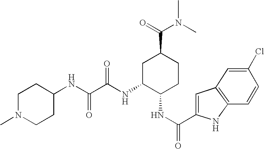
C(C(NC1C(NC(=O)C2=CC3=C(N2)C=CC(Cl)=C3)CCC(C(=O)N(C)C)C1)=O)(=O)NC1CCN(C)CC1
